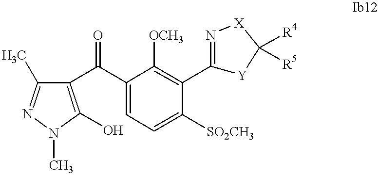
C1(C(C2=C(O)N(C)N=C2C)=O)=CC=C([SO2CH3])C(C2=N[X]C([R4])([R5])[Y]2)=C1[OCH3]
